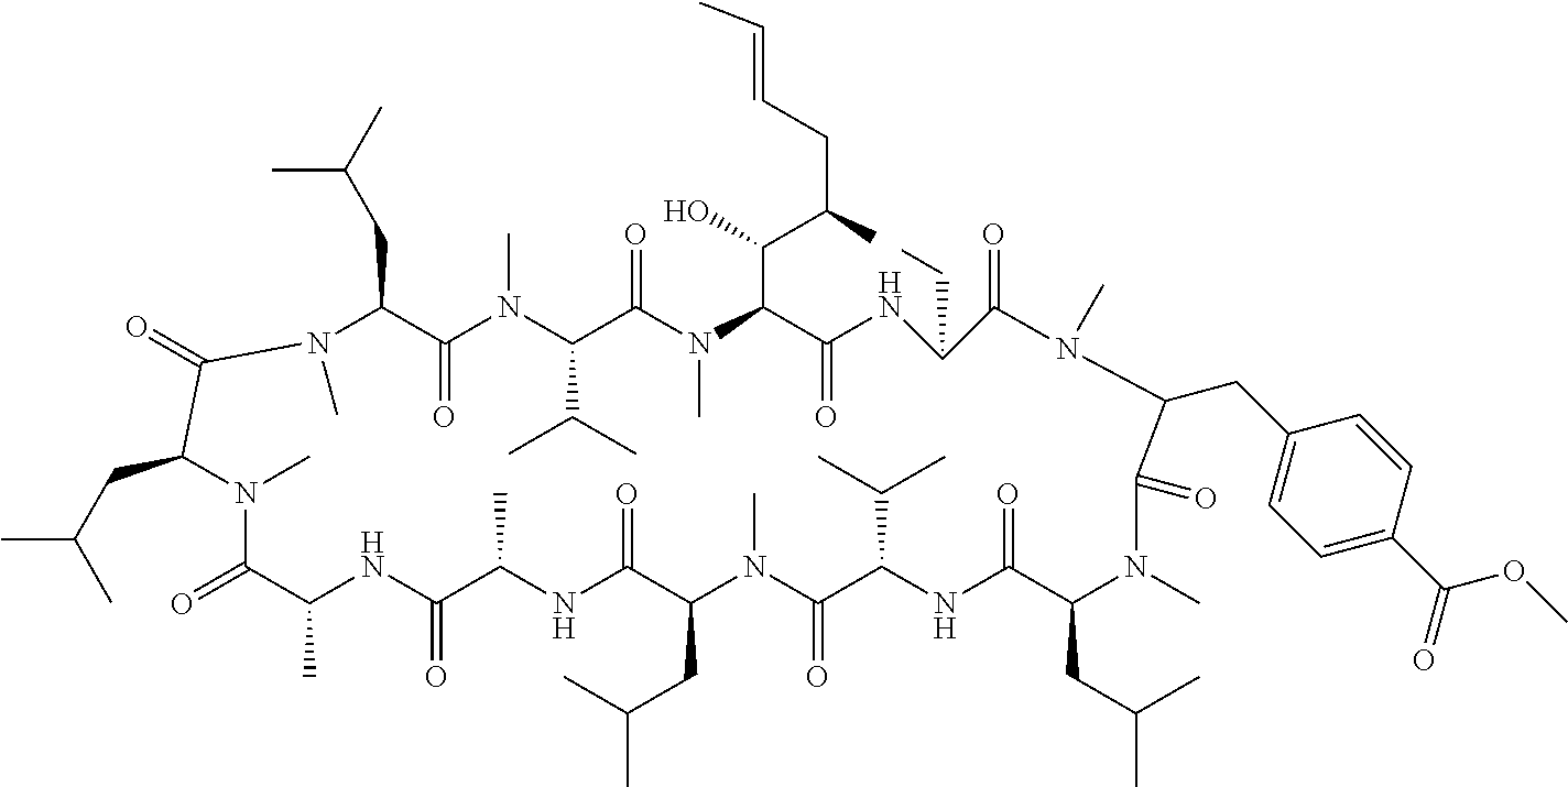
C1(CC(C)C)C(=O)N(C)C(C(C)C)C(=O)N(C)C(C(C(CC=CC)C)O)C(=O)NC(CC)C(=O)N(C)C(CC2=CC=C(C(=O)OC)C=C2)C(=O)N(C)C(CC(C)C)C(=O)NC(C(C)C)C(=O)N(C)C(CC(C)C)C(=O)NC(C)C(=O)NC(C)C(=O)N(C)C(CC(C)C)C(=O)N1C
